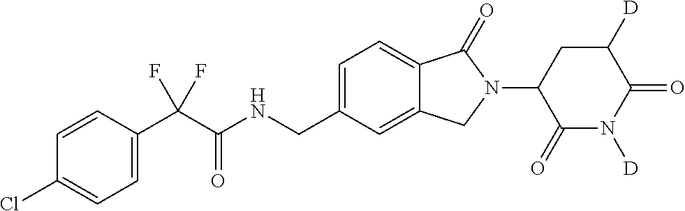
C1=CC(C(C(NCC2=CC=C3C(=C2)CN(C2C(=O)N([D])C(=O)C([D])C2)C3=O)=O)(F)F)=CC=C1Cl
